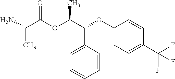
CC(C(=O)OC(C(C1=CC=CC=C1)OC1=CC=C(C(F)(F)F)C=C1)C)N
